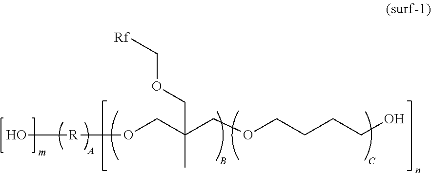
O[R]OCC(COCCCCO)(C)COC[Rf]
